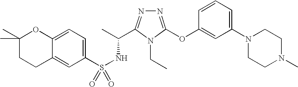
C12=CC=C(S(NC(C)C3=NN=C(OC4=CC(N5CCN(C)CC5)=CC=C4)N3CC)(=O)=O)C=C1CCC(C)(C)O2
